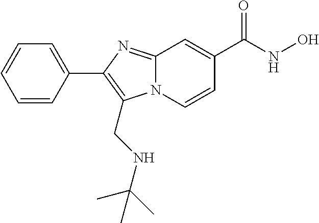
N12C(=NC(C3=CC=CC=C3)=C1CNC(C)(C)C)C=C(C(NO)=O)C=C2
